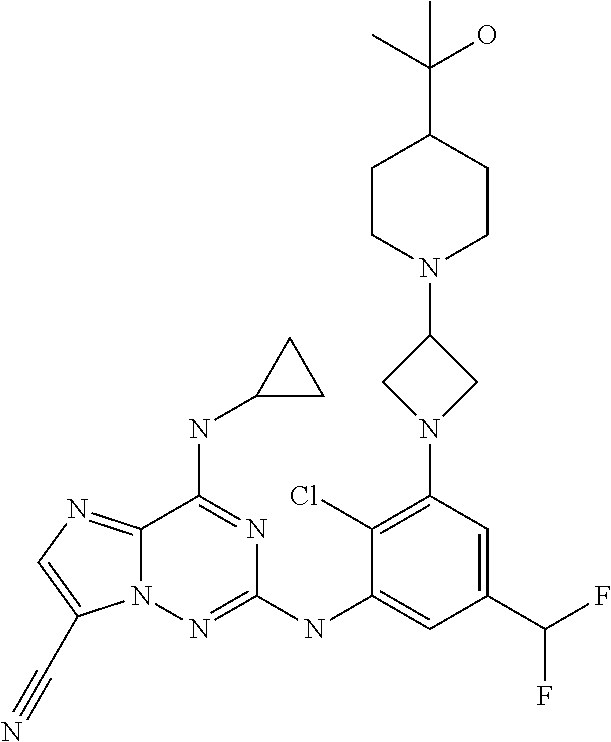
N12C(=NC=C1C#N)C(NC1CC1)=NC(NC1=CC(C(F)F)=CC(N3CC(N4CCC(C(C)(O)C)CC4)C3)=C1Cl)=N2
